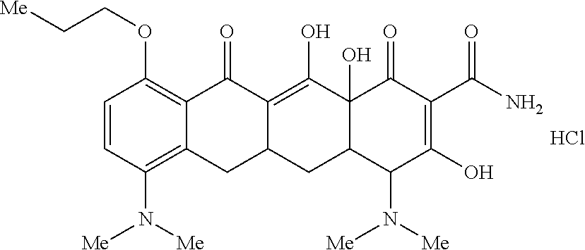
C1=CC(N([Me])[Me])=C2C(=C1OCC[Me])C(=O)C1=C(O)C3(O)C(CC1C2)C(N([Me])[Me])C(O)=C(C(N)=O)C3=O.Cl
